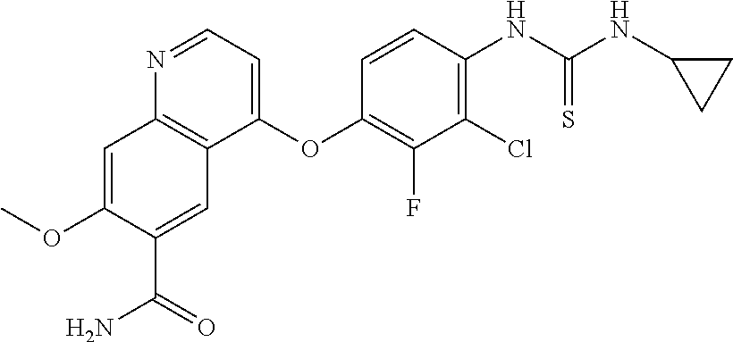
O(C1=C(F)C(Cl)=C(NC(NC2CC2)=S)C=C1)C1=CC=NC2=C1C=C(C(N)=O)C(OC)=C2
